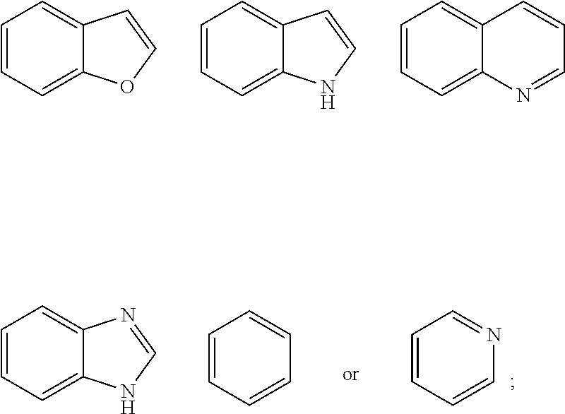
C1=CC=C2C(=C1)C=CO2.C1=CC=C2C(=C1)C=CN2.C1=CC=C2C(=C1)C=CC=N2.C1=CC=CN=C1.C1=CC=CC=C1.C1=CC=C2C(=C1)N=CN2
